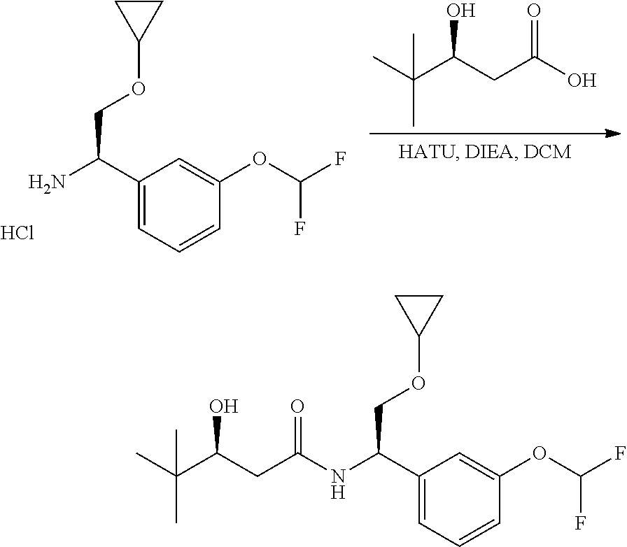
Cl.C(C(CC(O)=O)O)(C)(C)C.C1=C(OC(F)F)C=CC=C1C(N)COC1CC1.C1=C(OC(F)F)C=CC=C1C(NC(CC(C(C)(C)C)O)=O)COC1CC1
